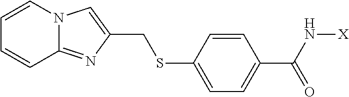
C1=CN2C(=NC(CSC3=CC=C(C(N[X])=O)C=C3)=C2)C=C1
